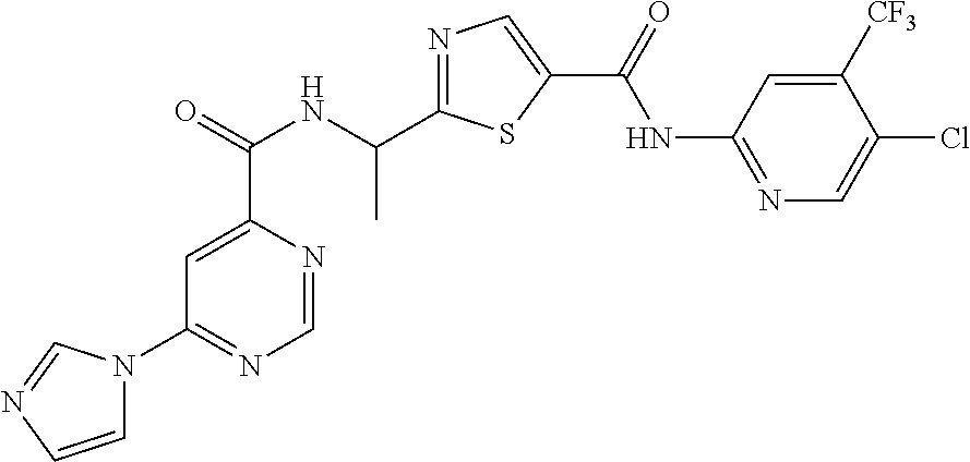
C1=NC(C(=O)NC(C2=NC=C(C(=O)NC3=NC=C(Cl)C([CF3])=C3)S2)C)=CC(N2C=CN=C2)=N1
